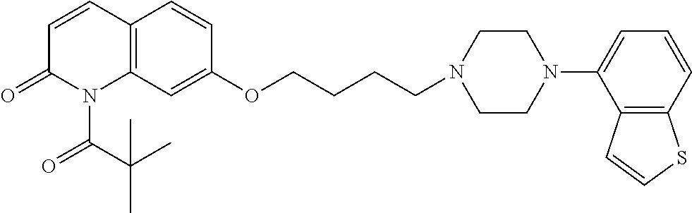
C12=C(C=C(OCCCCN3CCN(C4=CC=CC5=C4C=CS5)CC3)C=C1)N(C(C(C)(C)C)=O)C(=O)C=C2
